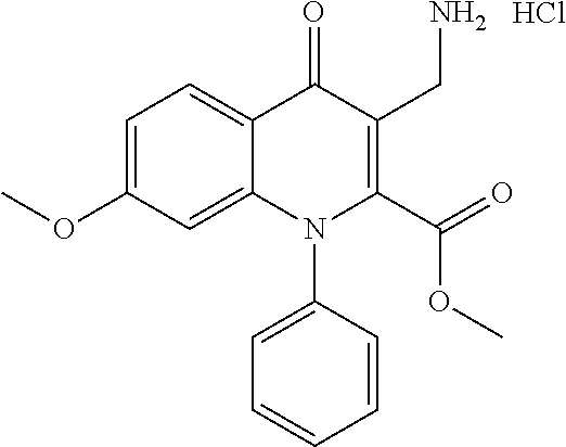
C1=C(OC)C=C2C(=C1)C(=O)C(CN)=C(C(=O)OC)N2C1=CC=CC=C1.Cl
